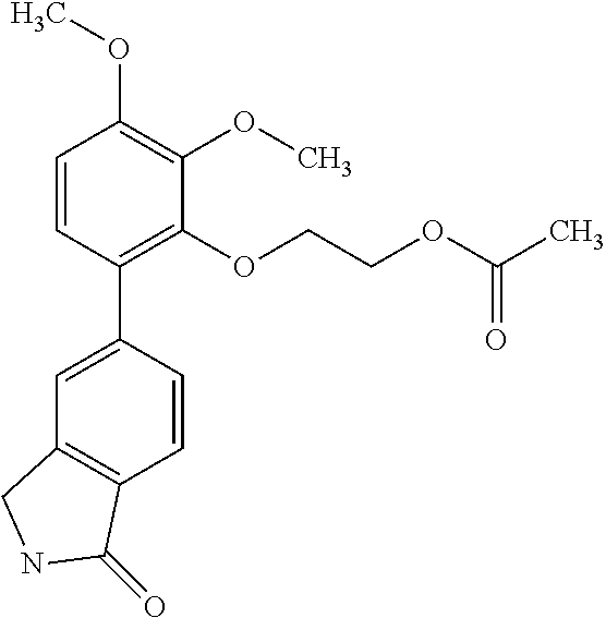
C1=CC(C2=CC3=C(C=C2)C(=O)NC3)=C(OCCOC(C)=O)C(OC)=C1OC
